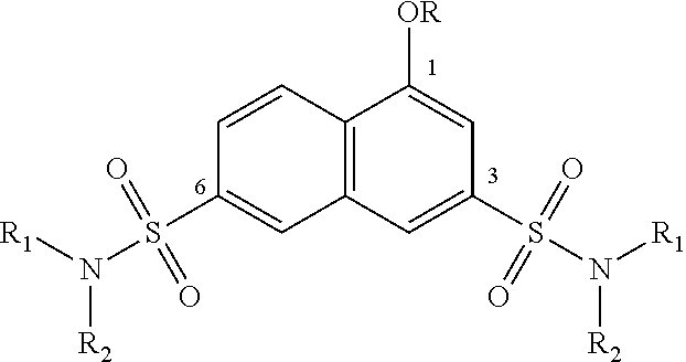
[OR]C1=CC(S(=O)(=O)N([R1])[R2])=CC2=C1C=CC(S(=O)(N([R1])[R2])=O)=C2
